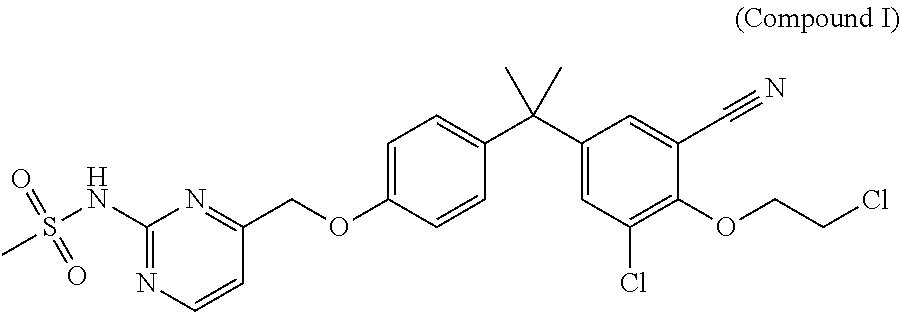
C1(NS(C)(=O)=O)=NC=CC(COC2=CC=C(C(C3=CC(Cl)=C(OCCCl)C(C#N)=C3)(C)C)C=C2)=N1
